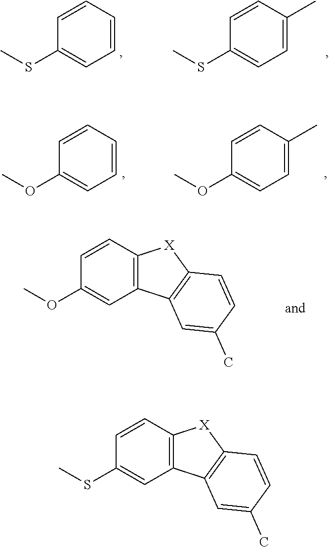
C1=C(C)C=CC(SC)=C1.C1=CC=CC(SC)=C1.C1=CC=CC(OC)=C1.C1=C(C)C=CC(OC)=C1.C12=C(C=CC(OC)=C1)[X]C1=C2C=C(C)C=C1.C12=C(C=CC(SC)=C1)[X]C1=C2C=C(C)C=C1
